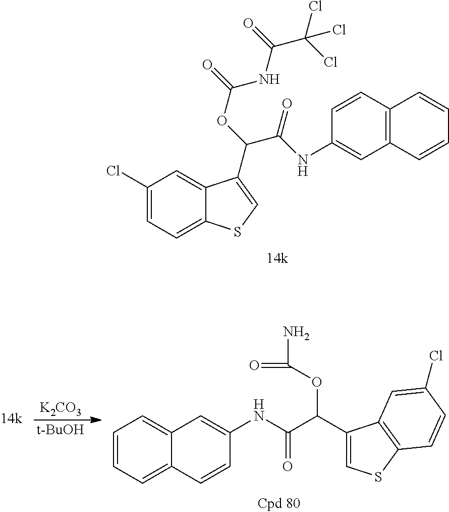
C1(Cl)=CC=C2C(=C1)C(C(OC(=O)NC(C(Cl)(Cl)Cl)=O)C(NC1=CC3=C(C=C1)C=CC=C3)=O)=CS2.[K2CO3].[t-BuOH].C1=CC=C2C(=C1)C=C(NC(C(C1=CSC3=C1C=C(Cl)C=C3)OC(N)=O)=O)C=C2
